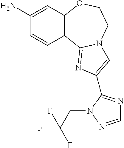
C1(N)=CC2=C(C=C1)C1=NC(C3=NC=NN3CC(F)(F)F)=CN1CCO2
